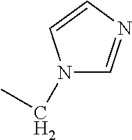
N1(CC)C=NC=C1
